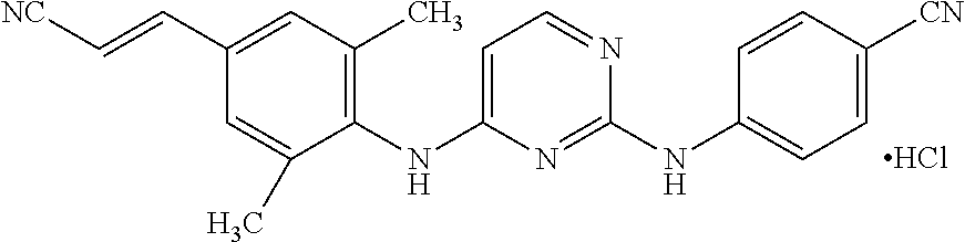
C1(NC2=CC=NC(NC3=CC=C([CN])C=C3)=N2)=C(C)C=C(C=C[NC])C=C1C.Cl
